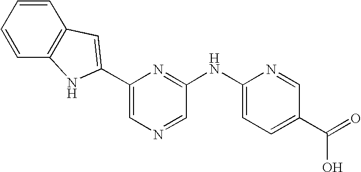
C1=CC=CC2=C1C=C(C1=CN=CC(NC3=CC=C(C(=O)O)C=N3)=N1)N2
